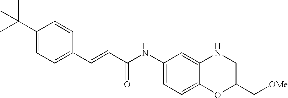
C(=CC(=O)NC1=CC=C2C(=C1)NCC(C[OMe])O2)C1=CC=C(C(C)(C)C)C=C1
